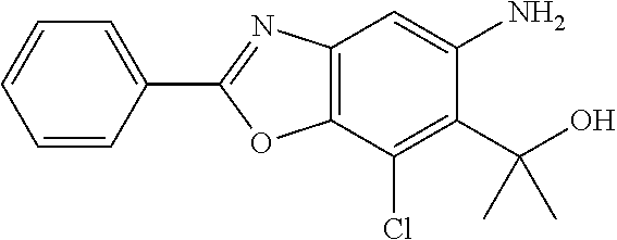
C12=C(C(Cl)=C(C(O)(C)C)C(N)=C1)OC(C1=CC=CC=C1)=N2
